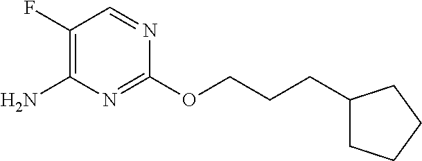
C1(F)=C(N)N=C(OCCCC2CCCC2)N=C1
